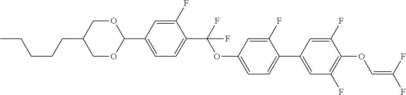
C1OC(C2=CC=C(C(F)(OC3=CC=C(C4=CC(F)=C(OC=C(F)F)C(F)=C4)C(F)=C3)F)C(F)=C2)OCC1CCCCC
